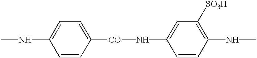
CNC1=CC=C([CO]NC2=CC([SO3H])=C(NC)C=C2)C=C1
